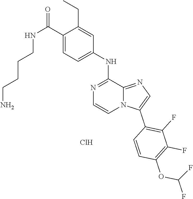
C1(C(NCCCCN)=O)=CC=C(NC2=NC=CN3C2=NC=C3C2=C(F)C(F)=C(OC(F)F)C=C2)C=C1CC.Cl
